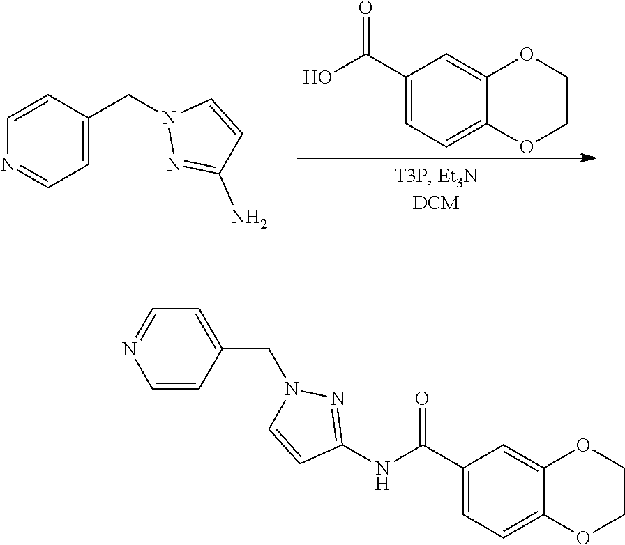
C1(C(=O)O)=CC=C2C(=C1)OCCO2.C1=CC(CN2N=C(N)C=C2)=CC=N1.C1(C(=O)NC2=NN(CC3=CC=NC=C3)C=C2)=CC=C2C(=C1)OCCO2
